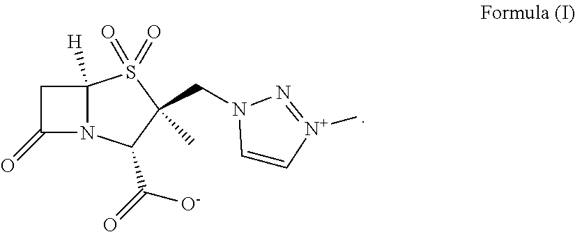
C1C(=O)N2C1([H])S(=O)(=O)C(CN1C=C[N+](C)=N1)(C)C2C(=O)[O-]
